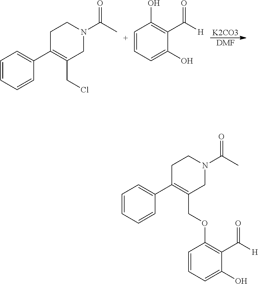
[K2CO3].[DMF].C1=CC=CC(C2=C(CCl)CN(C(C)=O)CC2)=C1.C1=CC(O)=C(C([H])=O)C(O)=C1.C1=CC=CC(C2=C(COC3=C(C([H])=O)C(O)=CC=C3)CN(C(C)=O)CC2)=C1
